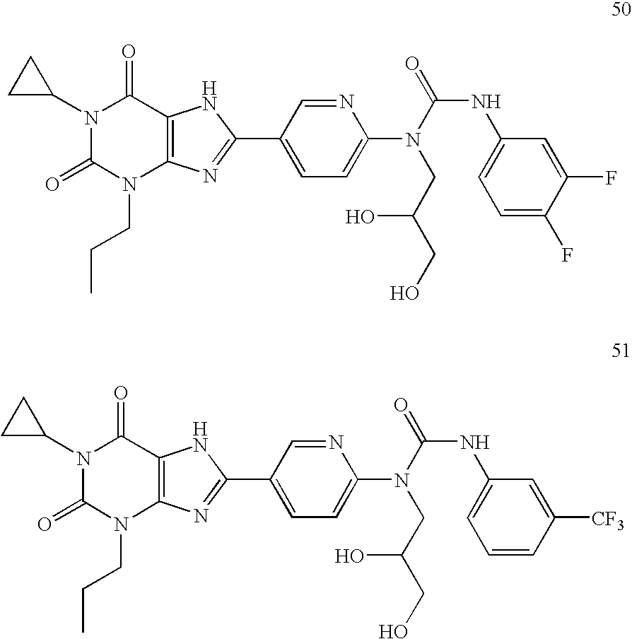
C1C(N2C(=O)N(CCC)C3=C(C2=O)NC(C2=CC=C(N(CC(CO)O)C(NC4=CC=C(F)C(F)=C4)=O)N=C2)=N3)C1.C1C(N2C(=O)N(CCC)C3=C(C2=O)NC(C2=CC=C(N(C(NC4=CC=CC([CF3])=C4)=O)CC(O)CO)N=C2)=N3)C1
